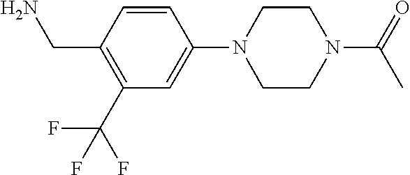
C1=CC(N2CCN(C(C)=O)CC2)=CC(C(F)(F)F)=C1CN
